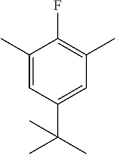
C1(C)=CC(C(C)(C)C)=CC(C)=C1F
